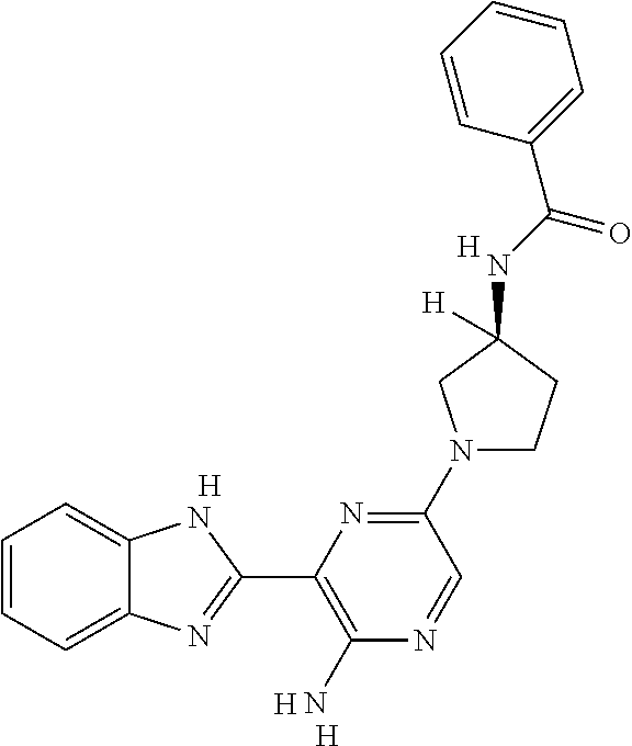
[H].[H].C1=CC=C2C(=C1)NC(C1=C(N)N=CC(N3CCC(NC(C4=CC=CC=C4)=O)([H])C3)=N1)=N2.[H].[H]
